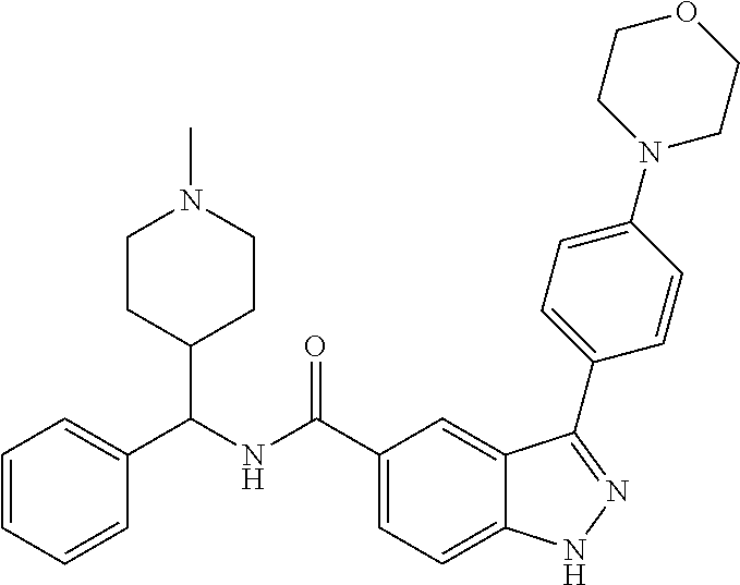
C(NC(C1=CC=C2C(=C1)C(C1=CC=C(N3CCOCC3)C=C1)=NN2)=O)(C1CCN(C)CC1)C1=CC=CC=C1
